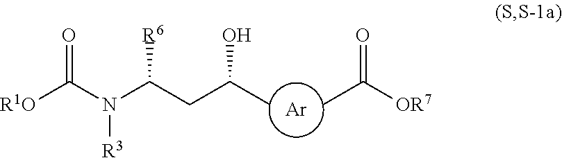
[Ar].[R1O]C(N(C(CC(C)O)[R6])[R3])=O.CC([OR7])=O
